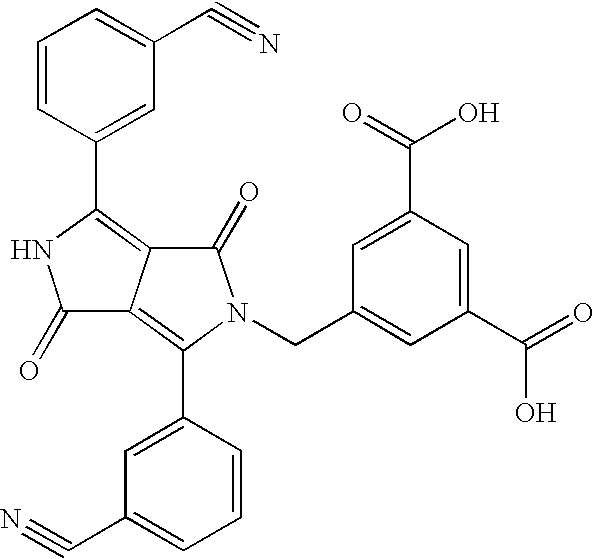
C1=CC(C2=C3C(=C(C4=CC(C#N)=CC=C4)N(CC4=CC(C(O)=O)=CC(C(O)=O)=C4)C3=O)C(=O)N2)=CC(C#N)=C1
